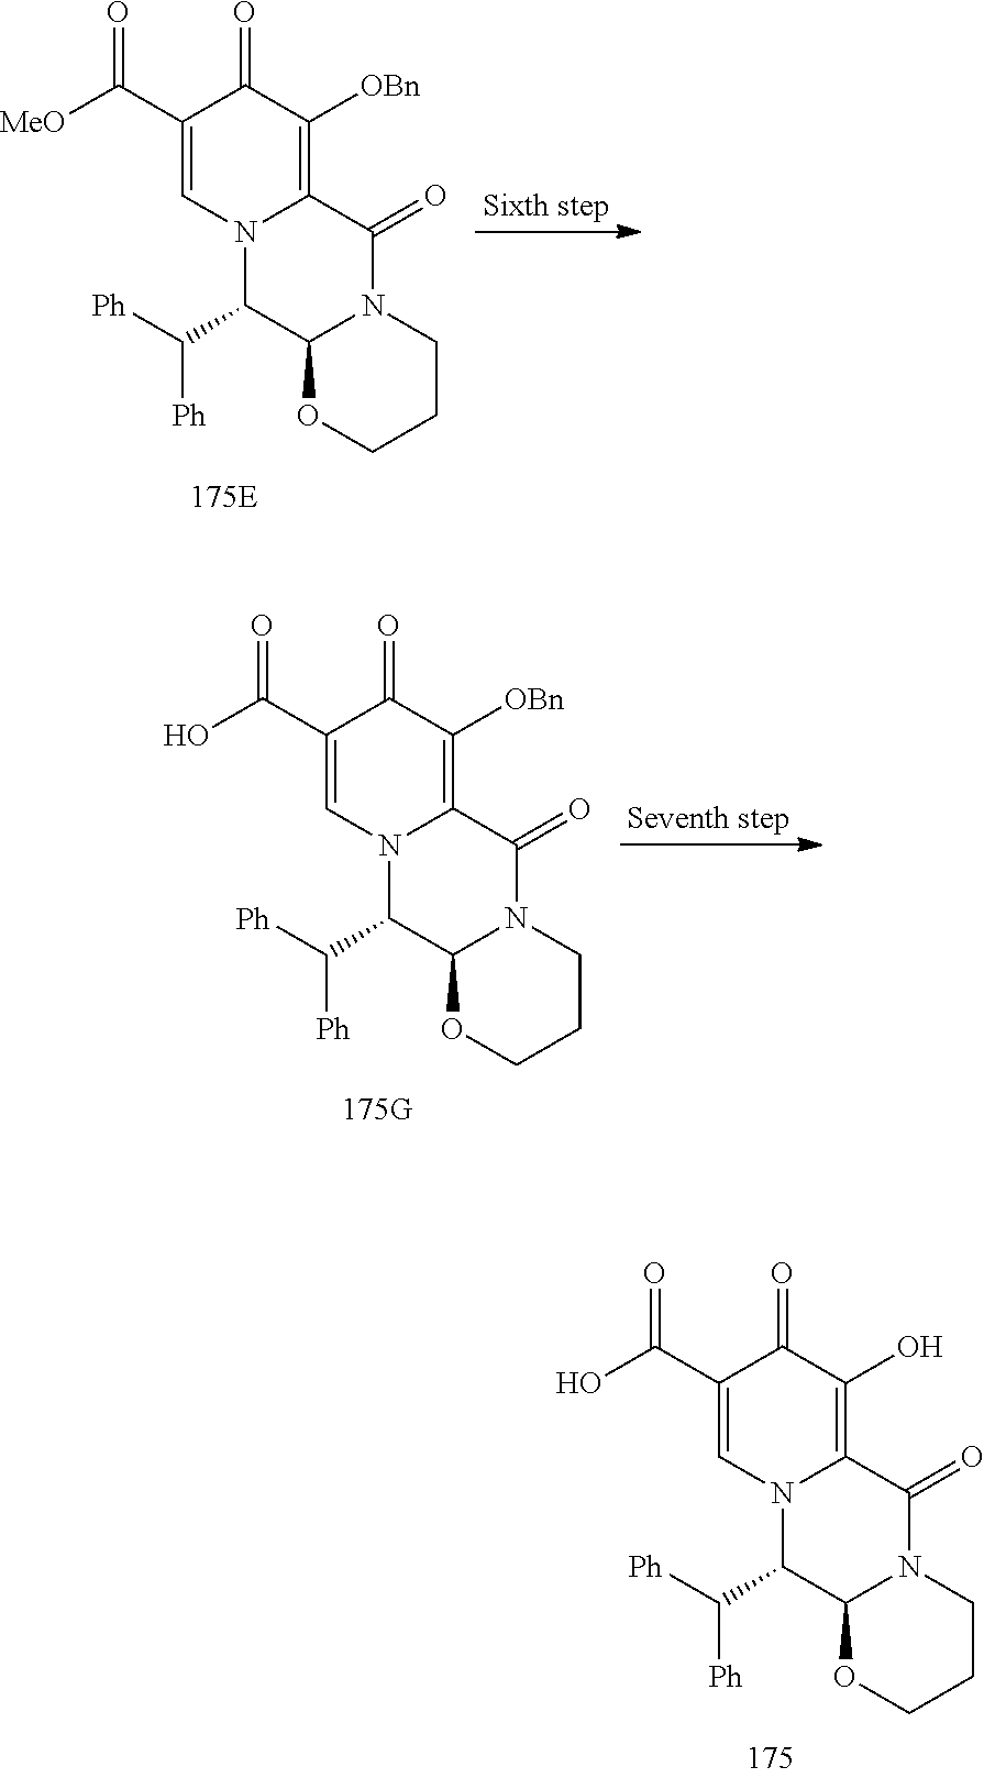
[MeO]C(C1=CN2C(=C([OBn])C1=O)C(=O)N1C(C2C([Ph])[Ph])OCCC1)=O.OC(C1=CN2C(=C([OBn])C1=O)C(=O)N1C(C2C([Ph])[Ph])OCCC1)=O.OC(C1=CN2C(=C(O)C1=O)C(=O)N1C(C2C([Ph])[Ph])OCCC1)=O
